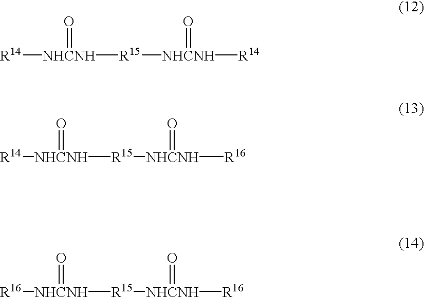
[R14][NHCNH]([R15][NHCNH]([R14])=O)=O.[R14][NHCNH]([R15][NHCNH]([R16])=O)=O.[R16][NHCNH]([R15][NHCNH]([R16])=O)=O
